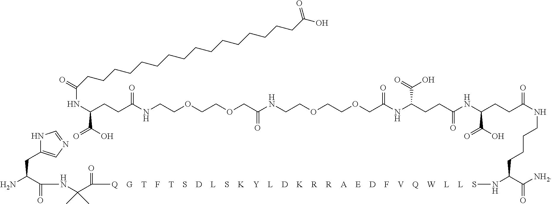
N(C(CCC(NCCOCCOCC(NCCOCCOCC(NC(CCC(NC(CCC(NCCCCC(C([NH2])=O)N[Q    G    T    F    T    S    D    L    S    K    Y    L    D    K    R    R    A    E    D    F    V    Q    W    L    L    S]C(C(NC(C(N)CC1=CN=CN1)=O)(C)C)=O)=O)C(O)=O)=O)C(=O)O)=O)=O)=O)C(O)=O)C(CCCCCCCCCCCCCCCCC(O)=O)=O
